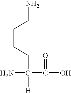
C(CCC(N)(C(O)=O)[H])CN
